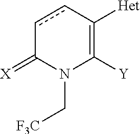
c1cC([Het])=C([Y])N(C[CF3])C1=[X]
